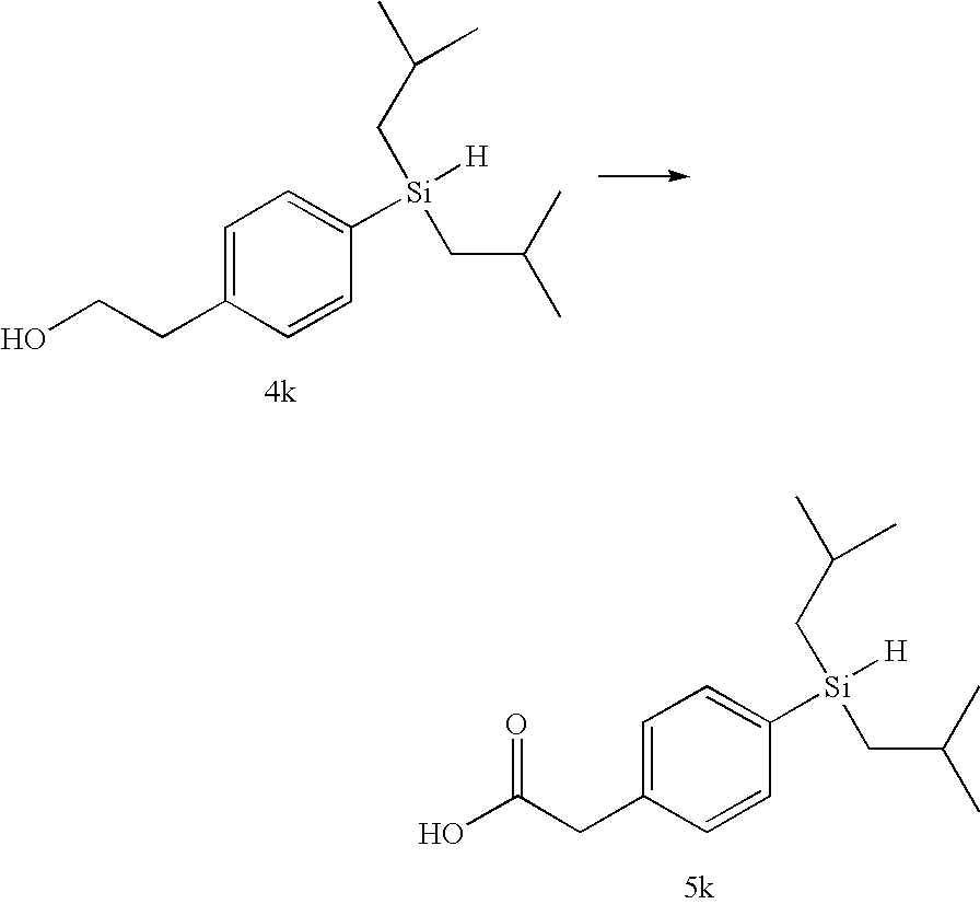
C(CC1=CC=C([Si](CC(C)C)([H])CC(C)C)C=C1)O.C(CC1=CC=C([Si](CC(C)C)([H])CC(C)C)C=C1)(O)=O
